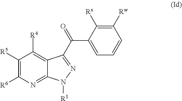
C1([R5])=C([R6])N=C2C(=C1[R4])C(C(C1=CC=CC([Rw])=C1[Rx])=O)=NN2[R1]
